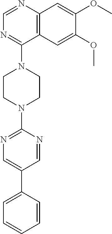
C12=C(N=CN=C1N1CCN(C3=NC=C(C4=CC=CC=C4)C=N3)CC1)C=C(OC)C(OC)=C2
